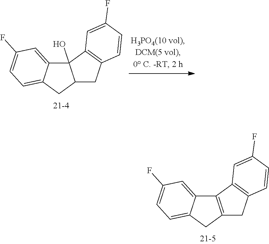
C12(O)C3=CC(F)=CC=C3CC1CC1=C2C=C(F)C=C1.C12=C(CC3=CC=C(F)C=C13)CC1=C2C=C(F)C=C1
